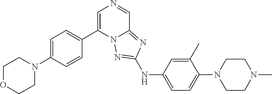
C1OCCN(C2=CC=C(C3=CN=CC4=NC(NC5=CC=C(N6CCN(C)CC6)C(C)=C5)=NN34)C=C2)C1
